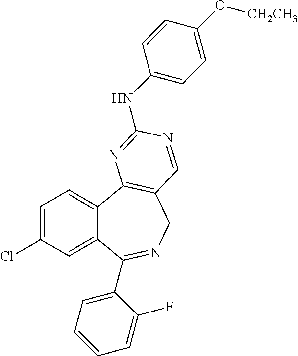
C1=C(Cl)C=C2C(=C1)C1=C(CN=C2C2=CC=CC=C2F)C=NC(NC2=CC=C(O[CH2CH3])C=C2)=N1
